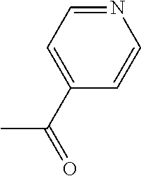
N1=CC=C(C(=O)C)C=C1
